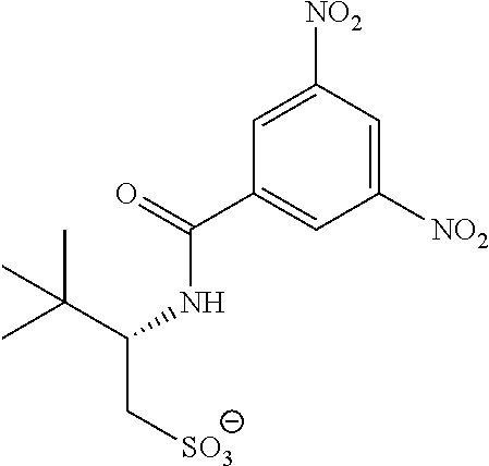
C1([NO2])=CC([NO2])=CC(C(=O)NC(C[SO3])C(C)(C)C)=C1
